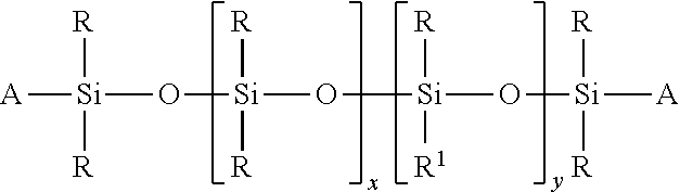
[A][Si](O[Si](O[Si](O[Si]([A])([R])[R])([R])[R1])([R])[R])([R])[R]
